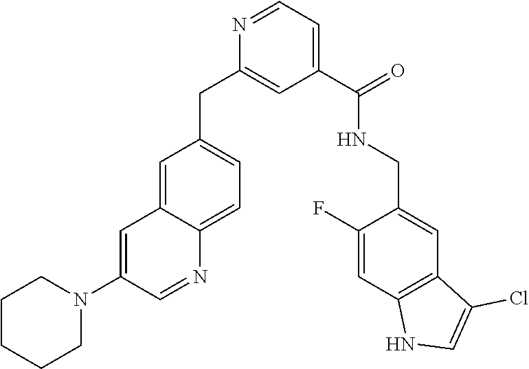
C1=C2C(=CC=C1CC1=CC(C(NCC3=CC4=C(C=C3F)NC=C4Cl)=O)=CC=N1)N=CC(N1CCCCC1)=C2
